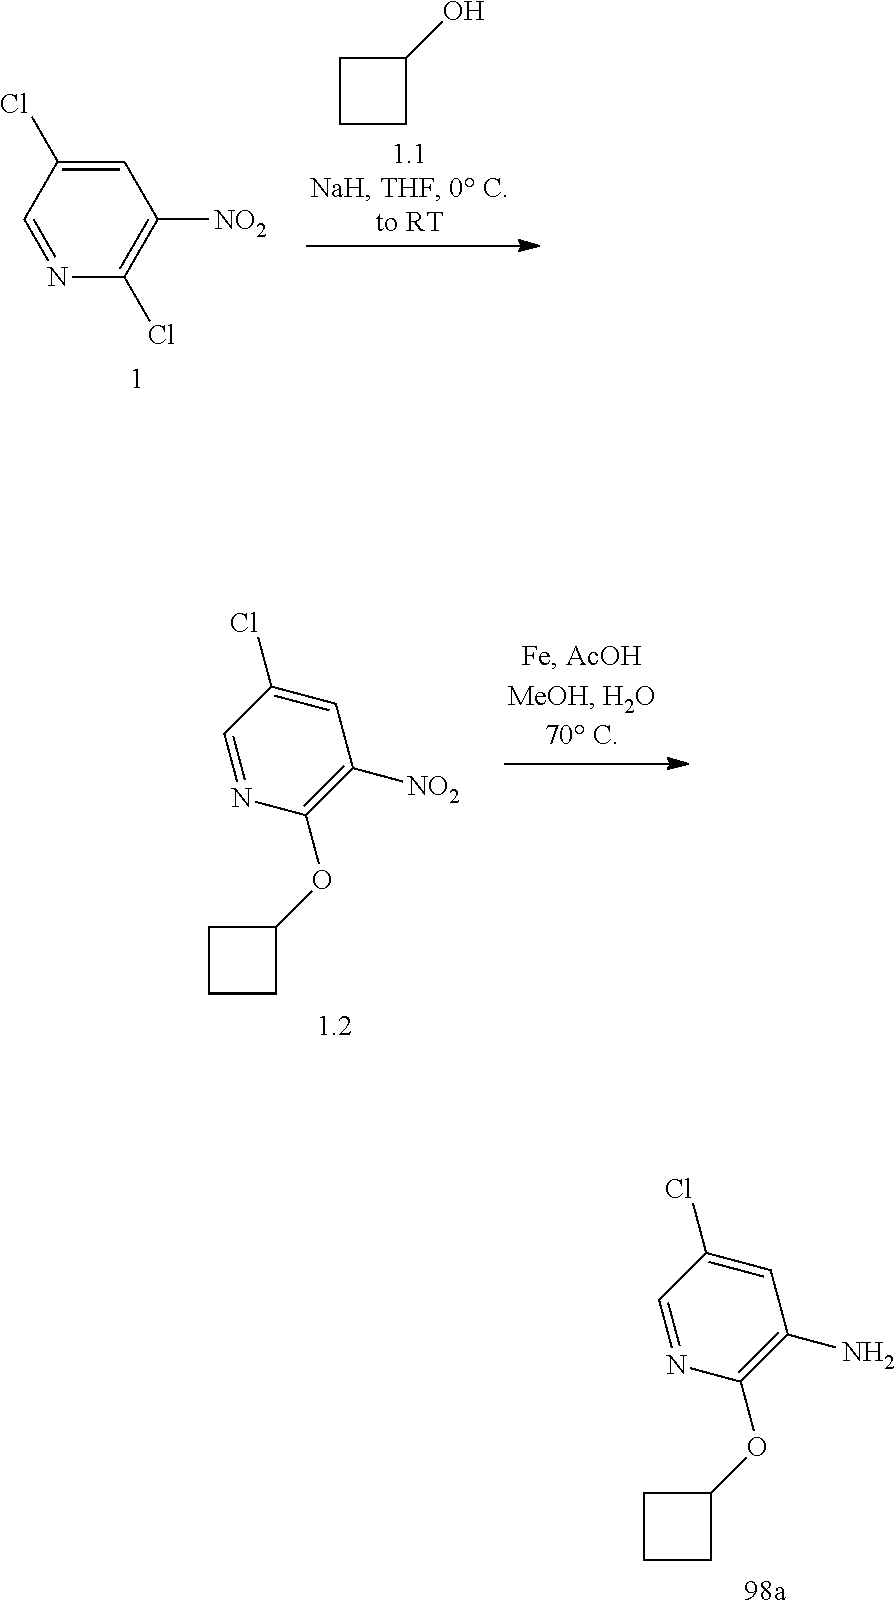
C1(O)CCC1.C1=C(Cl)C=NC(Cl)=C1[NO2].C1=C(Cl)C=NC(OC2CCC2)=C1[NO2].C1=C(Cl)C=NC(OC2CCC2)=C1N
